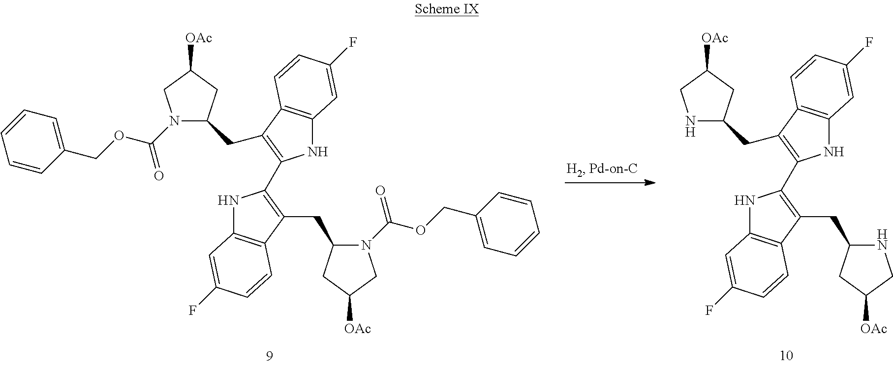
[OAc]C1CC(CC2=C(C3=C(CC4N(C(OCC5=CC=CC=C5)=O)CC([OAc])C4)C4=C(N3)C=C(F)C=C4)NC3=C2C=CC(F)=C3)N(C(OCC2=CC=CC=C2)=O)C1.[OAc]C1CC(CC2=C(C3=C(CC4NCC([OAc])C4)C4=C(N3)C=C(F)C=C4)NC3=C2C=CC(F)=C3)NC1
